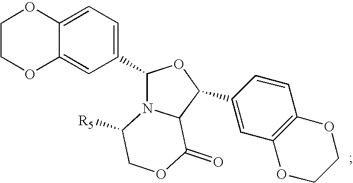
C1COC2=CC(C3N4C(C(C5=CC6=C(C=C5)OCCO6)O3)C(=O)OCC4[R5])=CC=C2O1
